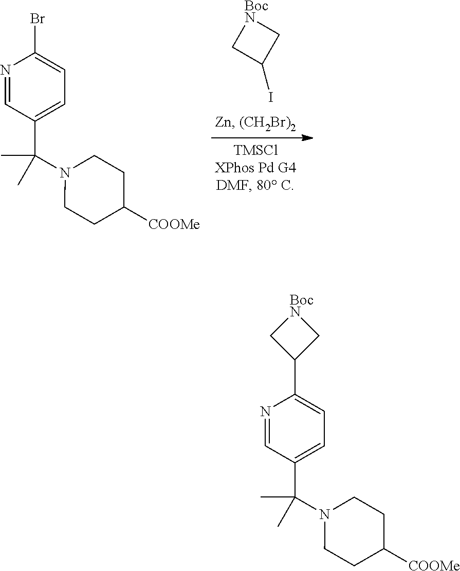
[BocN]1CC(I)C1.N1=CC(C(C)(N2CCC([COOMe])CC2)C)=CC=C1Br.N1=CC(C(C)(N2CCC([COOMe])CC2)C)=CC=C1C1C[BocN]C1
